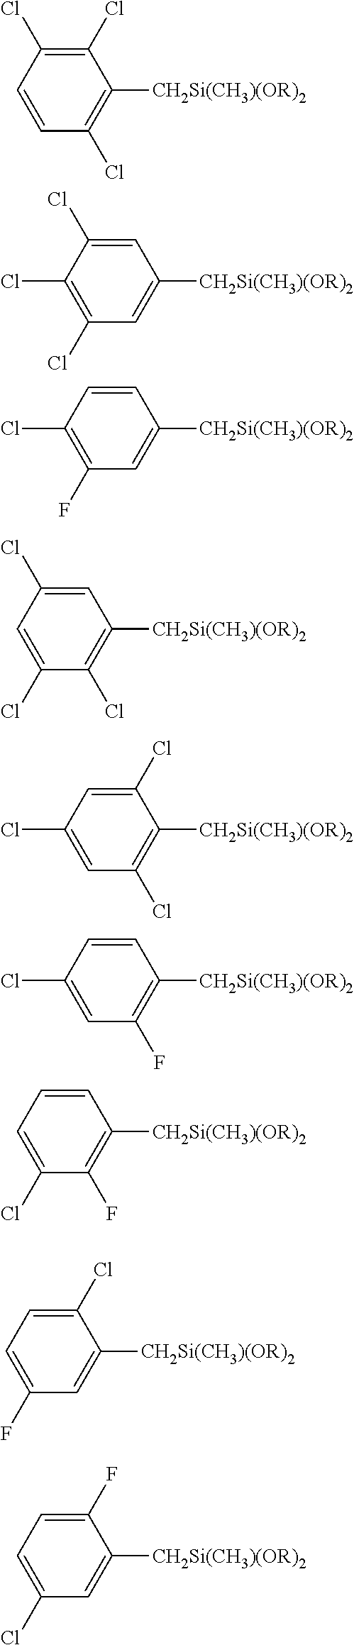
C1(Cl)=C(Cl)C=CC(Cl)=C1[CH2Si(CH3)(OR)2].C1=C(Cl)C(Cl)=C(Cl)C=C1[CH2Si(CH3)(OR)2].C1=CC(Cl)=C(F)C=C1[CH2Si(CH3)(OR)2].C1=C(Cl)C=C(Cl)C(Cl)=C1[CH2Si(CH3)(OR)2].C1(Cl)=CC(Cl)=CC(Cl)=C1[CH2Si(CH3)(OR)2].C1=CC(Cl)=CC(F)=C1[CH2Si(CH3)(OR)2].C1=CC=C(Cl)C(F)=C1[CH2Si(CH3)(OR)2].C1(Cl)=CC=C(F)C=C1[CH2Si(CH3)(OR)2].C1(F)=CC=C(Cl)C=C1[CH2Si(CH3)(OR)2]
